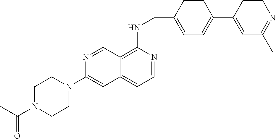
C1=CC(CNC2=C3C(=CC=N2)C=C(N2CCN(C(C)=O)CC2)N=C3)=CC=C1C1=CC(C)=NC=C1
